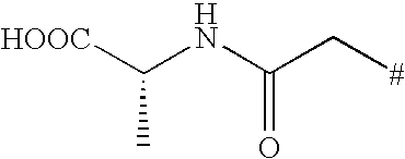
[HOOC]C(NC(C[#])=O)C
